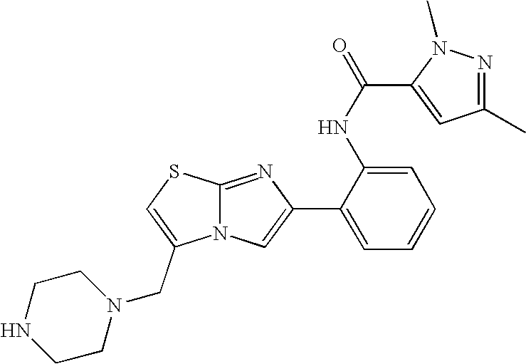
N12C(=NC(C3=CC=CC=C3NC(=O)C3=CC(C)=NN3C)=C1)SC=C2CN1CCNCC1
